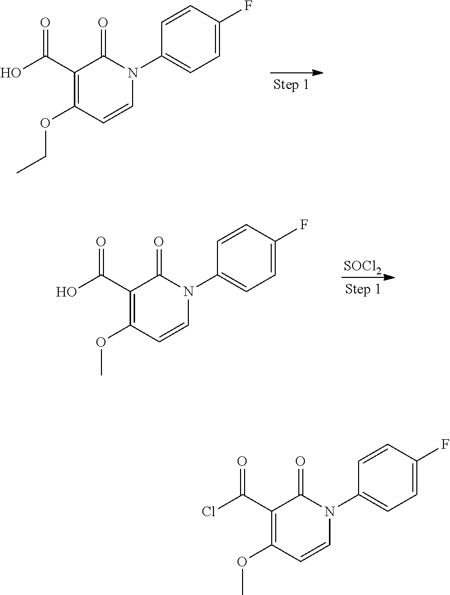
C1=CN(C2=CC=C(F)C=C2)C(=O)C(C(O)=O)=C1OCC.C1=CN(C2=CC=C(F)C=C2)C(=O)C(C(O)=O)=C1OC.[SOCl2].C1=CN(C2=CC=C(F)C=C2)C(=O)C(C(Cl)=O)=C1OC
